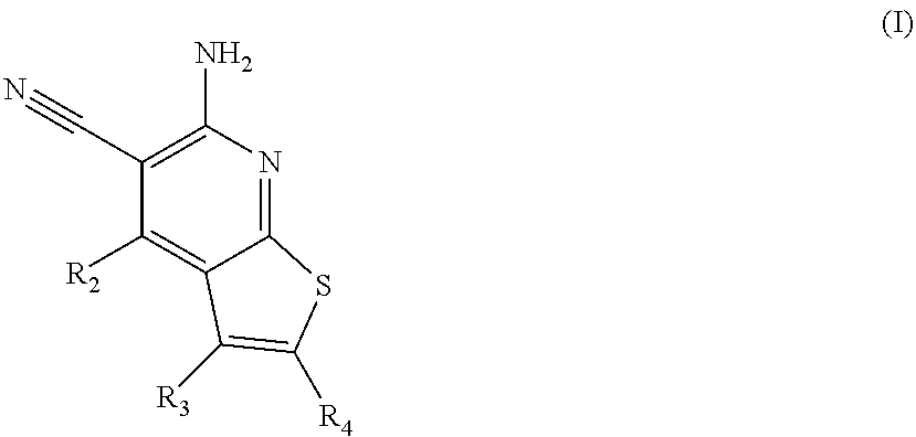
C1(C#N)=C(N)N=C2C(=C1[R2])C([R3])=C([R4])S2
